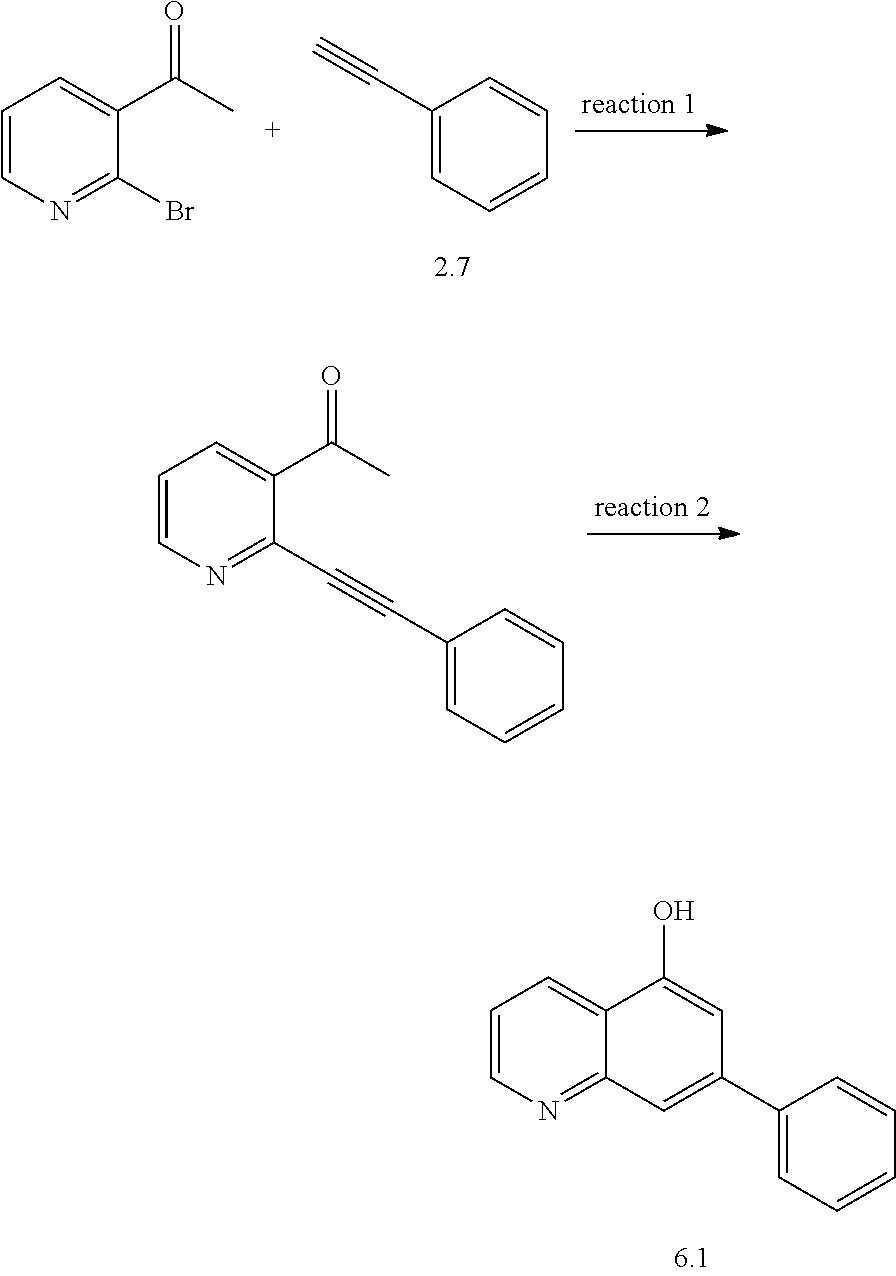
C1=CN=C(Br)C(C(C)=O)=C1.C1(C#C)=CC=CC=C1.C1=CN=C(C#CC2=CC=CC=C2)C(C(C)=O)=C1.C1=CN=C2C(=C1)C(O)=CC(C1=CC=CC=C1)=C2
